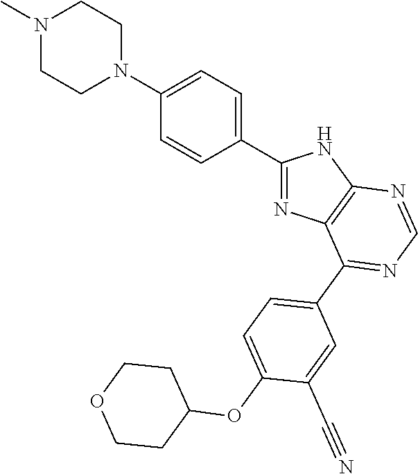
C1(N2CCN(C)CC2)=CC=C(C2=NC3=C(N2)N=CN=C3C2=CC=C(OC3CCOCC3)C(C#N)=C2)C=C1
